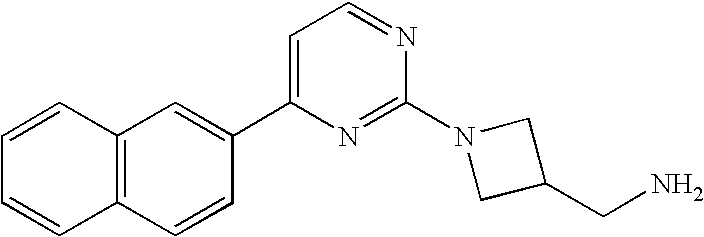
C12=C(C=CC(C3=CC=NC(N4CC(CN)C4)=N3)=C1)C=CC=C2
